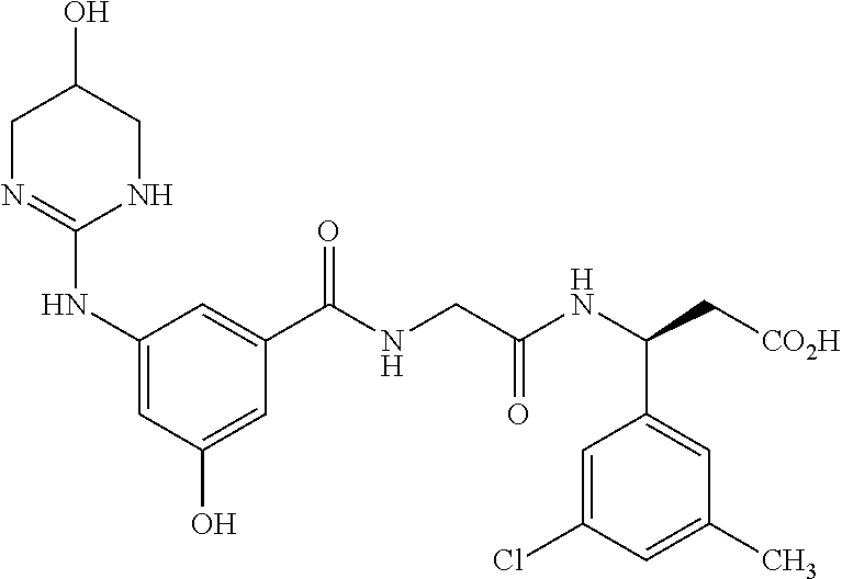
C1(NC2=NCC(O)CN2)=CC(O)=CC(C(NCC(NC(C[CO2H])C2=CC(C)=CC(Cl)=C2)=O)=O)=C1
